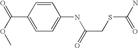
C1=C(NC(CSC(N)=O)=O)C=CC(C(=O)OC)=C1
